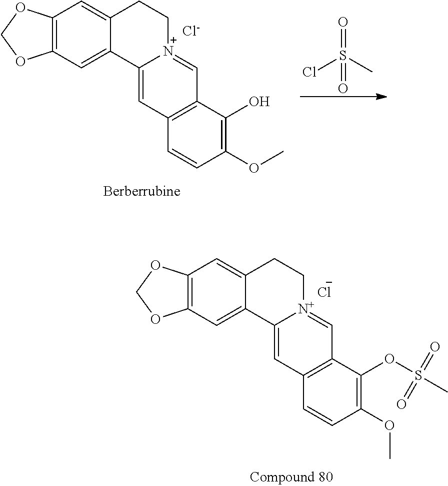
C12=C(C=C3C(=C1)CC[N+]1=CC4=C(C=C31)C=CC(OC)=C4OS(=O)(=O)C)OCO2.[Cl-].C12=C(C=C3C(=C1)CC[N+]1=CC4=C(C=C31)C=CC(OC)=C4O)OCO2.[Cl-].CS(Cl)(=O)=O
